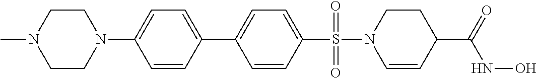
C1=CC(S(=O)(=O)N2C=CC(C(=O)NO)CC2)=CC=C1C1=CC=C(N2CCN(C)CC2)C=C1
